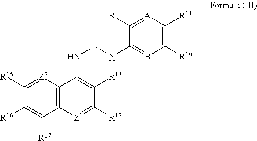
C1([R11])=C([R10])B=C(N[L]NC2=C([R13])C([R12])=[Z1]C3=C2[Z2]=C([R15])C([R16])=C3[R17])C([R])=[A]1
